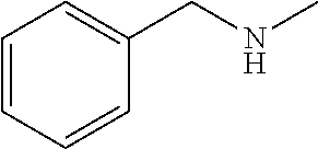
CNCC1=CC=CC=C1
